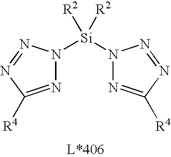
N1([Si]([R2])([R2])N2N=C([R4])N=N2)N=C([R4])N=N1
